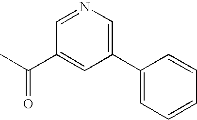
C1=NC=C(C2=CC=CC=C2)C=C1C(C)=O
